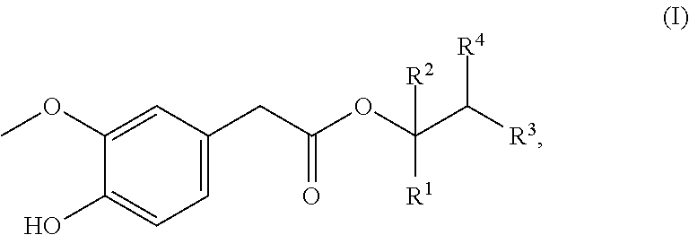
O(C(C([R3])[R4])([R2])[R1])C(CC1=CC=C(O)C(OC)=C1)=O
